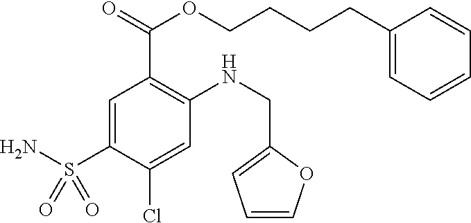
C1=C(S(N)(=O)=O)C(Cl)=CC(NCC2=CC=CO2)=C1C(=O)OCCCCC1=CC=CC=C1
